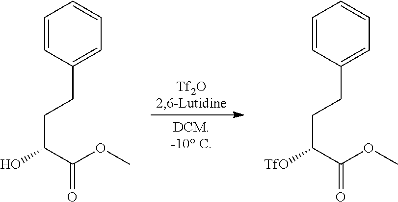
C1=CC(CCC(O)C(OC)=O)=CC=C1.C1=CC(CCC([TfO])C(OC)=O)=CC=C1
